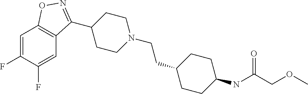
C1=C(F)C(F)=CC2=C1ON=C2C1CCN(CCC2CCC(NC(COC)=O)CC2)CC1
